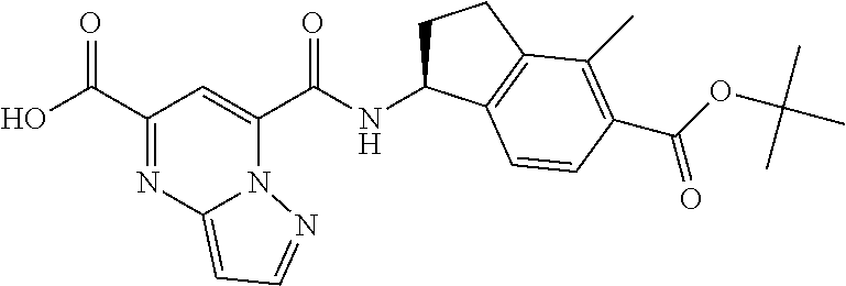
N(C(C1=CC(C(O)=O)=NC2=CC=NN12)=O)C1CCC2=C1C=CC(C(OC(C)(C)C)=O)=C2C
